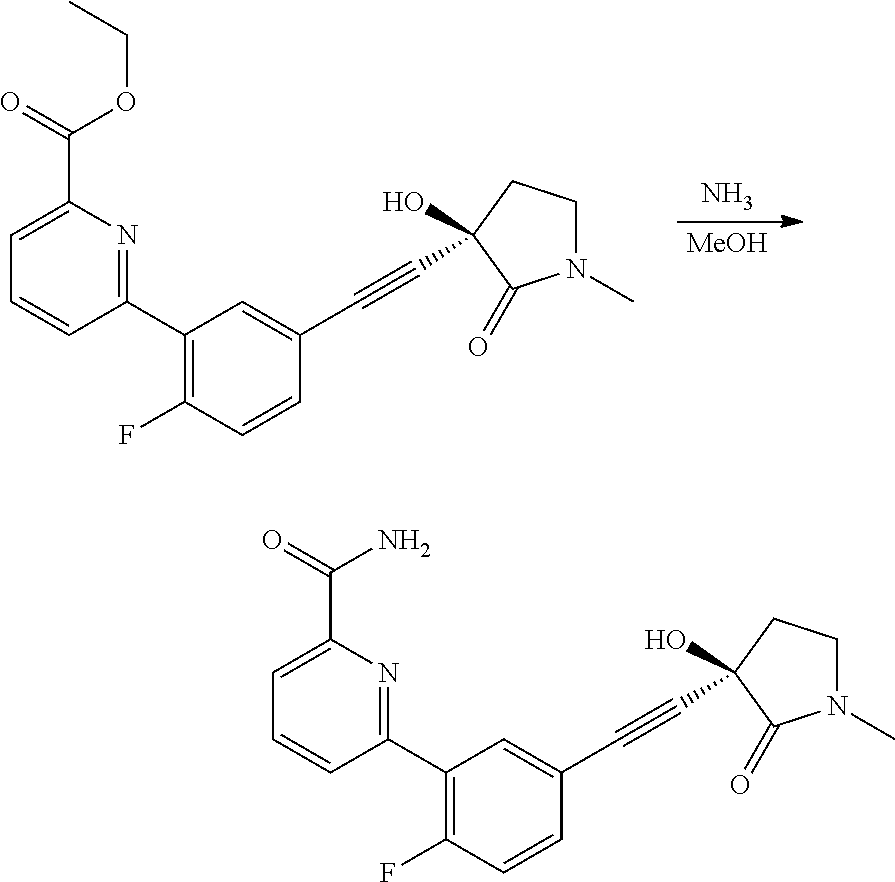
N.[MeOH].C1(C2=NC(C(=O)OCC)=CC=C2)=C(F)C=CC(C#CC2(O)C(=O)N(C)CC2)=C1.C1(C2=NC(C(=O)N)=CC=C2)=C(F)C=CC(C#CC2(O)C(=O)N(C)CC2)=C1
